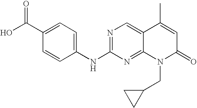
C1(C(O)=O)=CC=C(NC2=NC=C3C(=N2)N(CC2CC2)C(=O)C=C3C)C=C1
